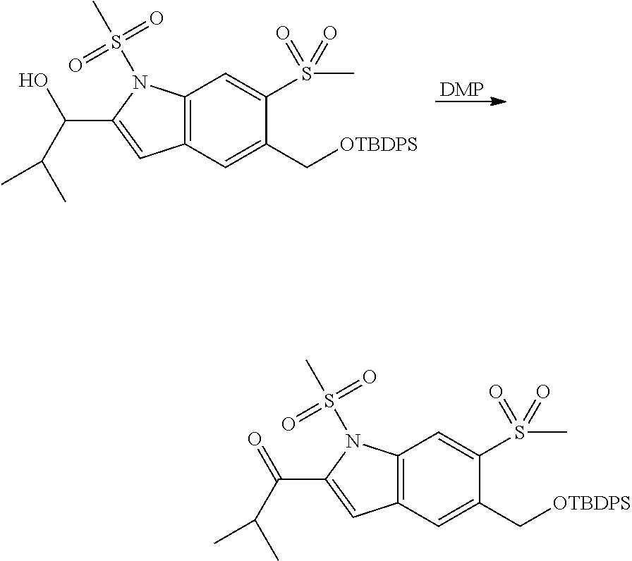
C12=C(N(S(C)(=O)=O)C(C(C(C)C)O)=C1)C=C(S(C)(=O)=O)C(C[OTBDPS])=C2.[DMP].C12=C(N(S(C)(=O)=O)C(C(C(C)C)=O)=C1)C=C(S(C)(=O)=O)C(C[OTBDPS])=C2
